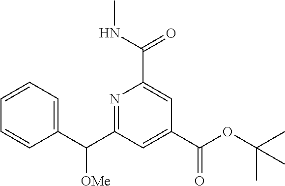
N1=C(C(C2=CC=CC=C2)[OMe])C=C(C(OC(C)(C)C)=O)C=C1C(NC)=O
